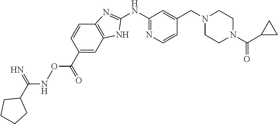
C1(NC2=NC=CC(CN3CCN(C(=O)C4CC4)CC3)=C2)=NC2=C(N1)C=C(C(=O)ONC(C1CCCC1)=N)C=C2
